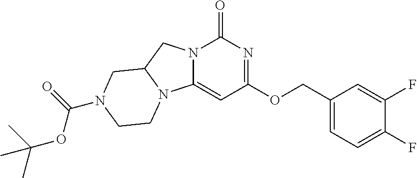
N12C(=CC(OCC3=CC=C(F)C(F)=C3)=NC1=O)N1C(C2)CN(C(=O)OC(C)(C)C)CC1
